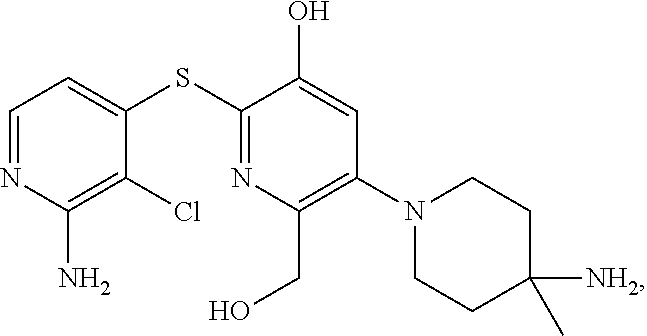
S(C1=NC(CO)=C(N2CCC(C)([NH2])CC2)C=C1O)C1=CC=NC(N)=C1Cl
